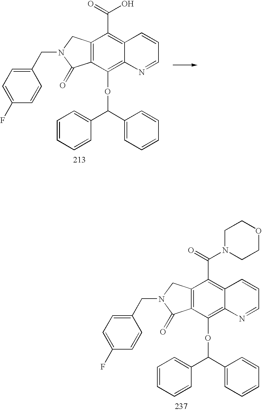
C12=C(C(OC(C3=CC=CC=C3)C3=CC=CC=C3)=C3C(=C1C(O)=O)C=CC=N3)C(=O)N(CC1=CC=C(F)C=C1)C2.C12=C(C(OC(C3=CC=CC=C3)C3=CC=CC=C3)=C3C(=C1C(=O)N1CCOCC1)C=CC=N3)C(=O)N(CC1=CC=C(F)C=C1)C2
